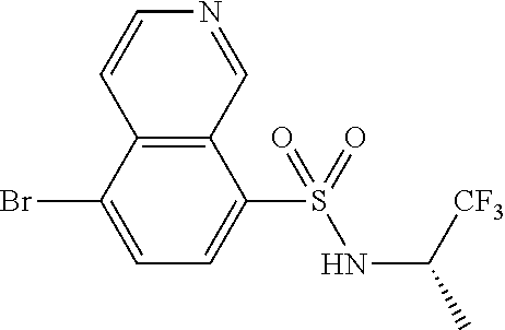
C12=C(C(Br)=CC=C1S(=O)(NC([CF3])C)=O)C=CN=C2
